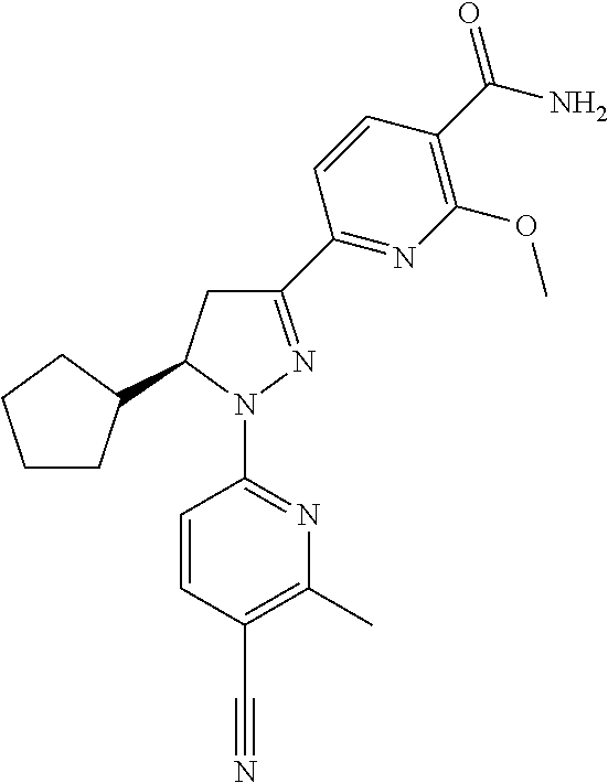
C1CC(C2CC(C3=NC(OC)=C(C(N)=O)C=C3)=NN2C2=NC(C)=C(C#N)C=C2)CC1
